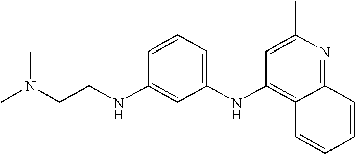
C1(NC2=C3C(=NC(C)=C2)C=CC=C3)=CC=CC(NCCN(C)C)=C1
